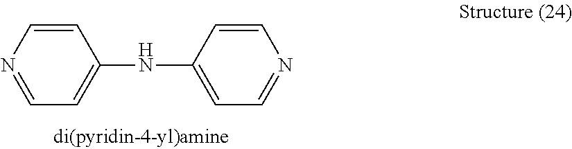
C1=CN=CC=C1NC1=CC=NC=C1
